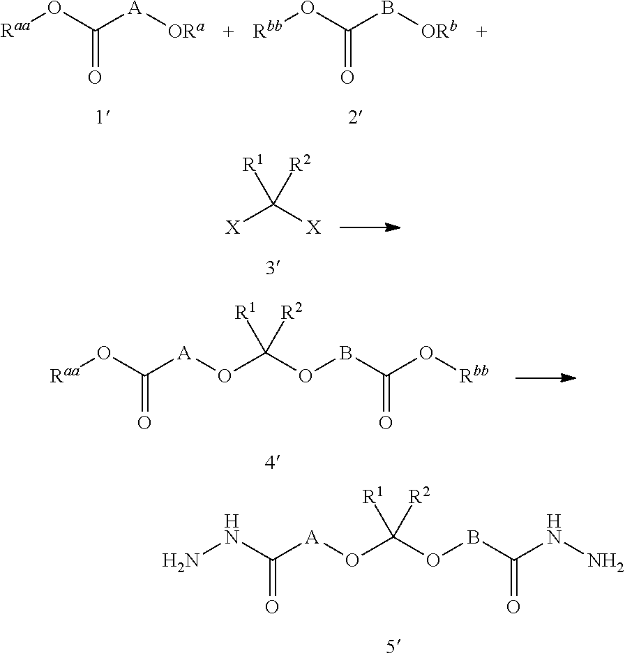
NNC([A]OC(OBC(NN)=O)([R1])[R2])=O.[Raa]OC([A][ORa])=O.[Rbb]OC(B[ORb])=O.[X]C([X])([R1])[R2].[Raa]OC([A]OC(OBC(O[Rbb])=O)([R1])[R2])=O
